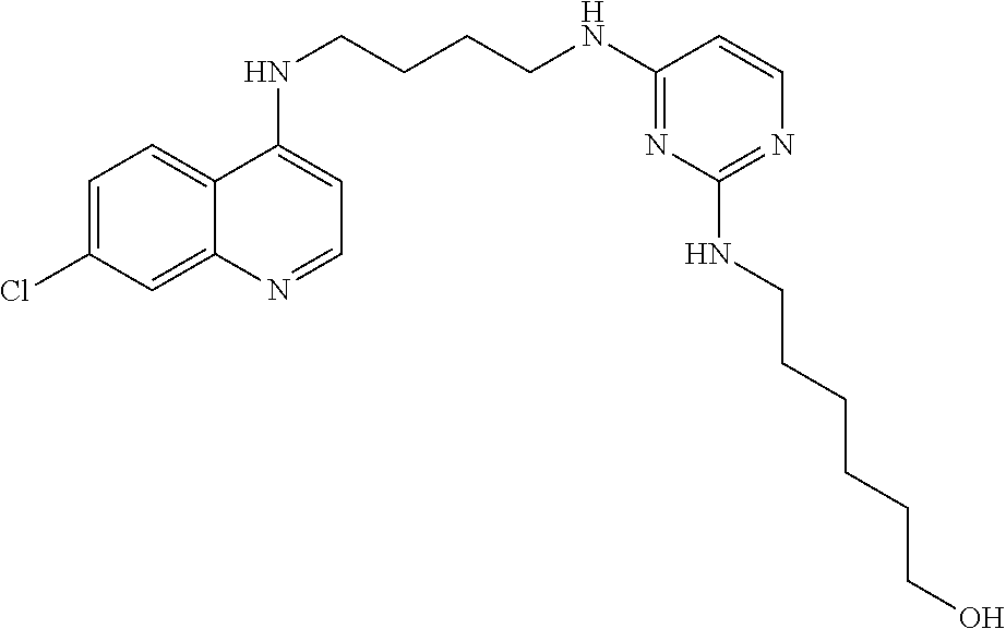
C1=C(Cl)C=C2C(=C1)C(NCCCCNC1=NC(NCCCCCCO)=NC=C1)=CC=N2
